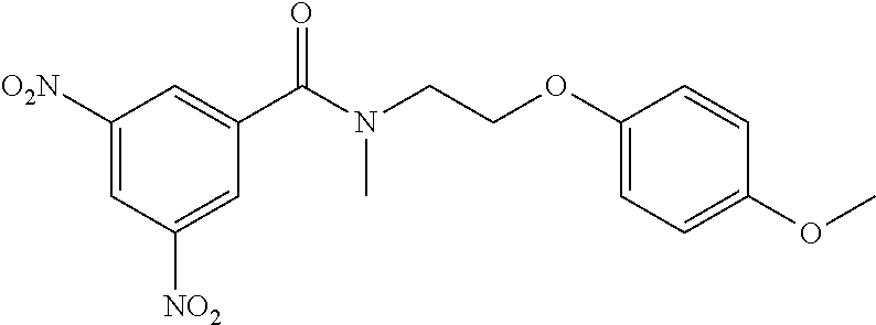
C1(C(N(CCOC2=CC=C(OC)C=C2)C)=O)=CC([O2N])=CC([NO2])=C1
